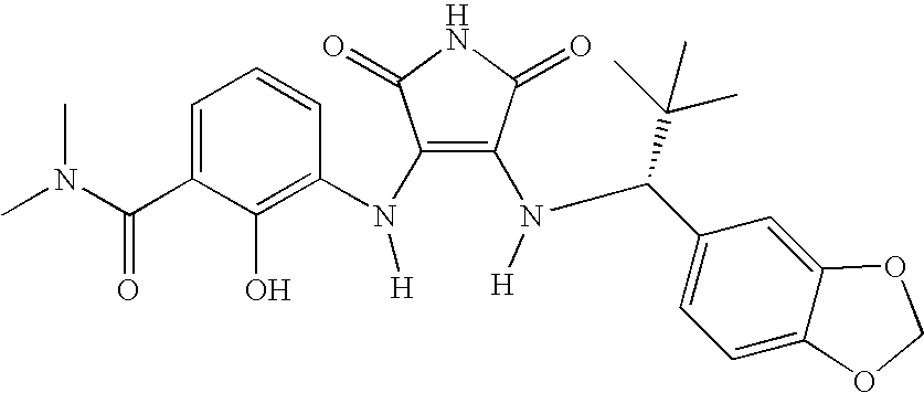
CN(C(C1=CC=CC(N(C2=C(N(C(C3=CC=C4C(=C3)OCO4)C(C)(C)C)[H])C(=O)NC2=O)[H])=C1O)=O)C
